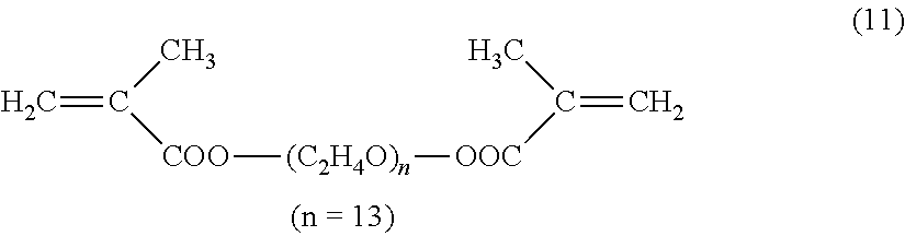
C=C(C)[COO][(C2H4O)n][OOC]C(C)=C
